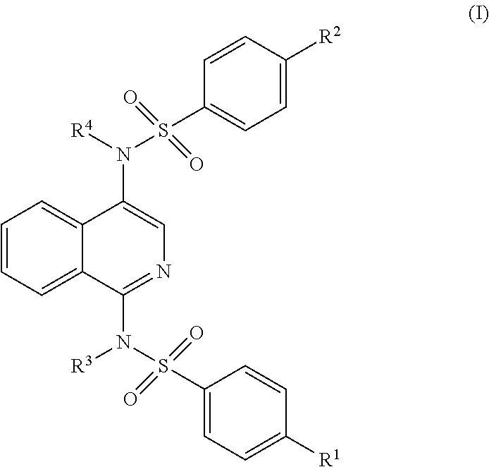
C1=CC([R2])=CC=C1S(=O)(=O)N([R4])C1=CN=C(N([R3])S(=O)(=O)C2=CC=C([R1])C=C2)C2=CC=CC=C12
